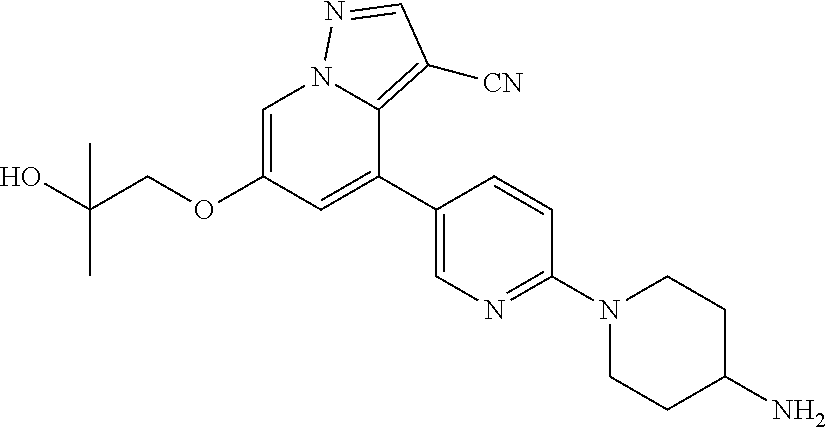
C1=C(OCC(O)(C)C)C=C(C2=CN=C(N3CCC(N)CC3)C=C2)C2=C([CN])C=NN12
